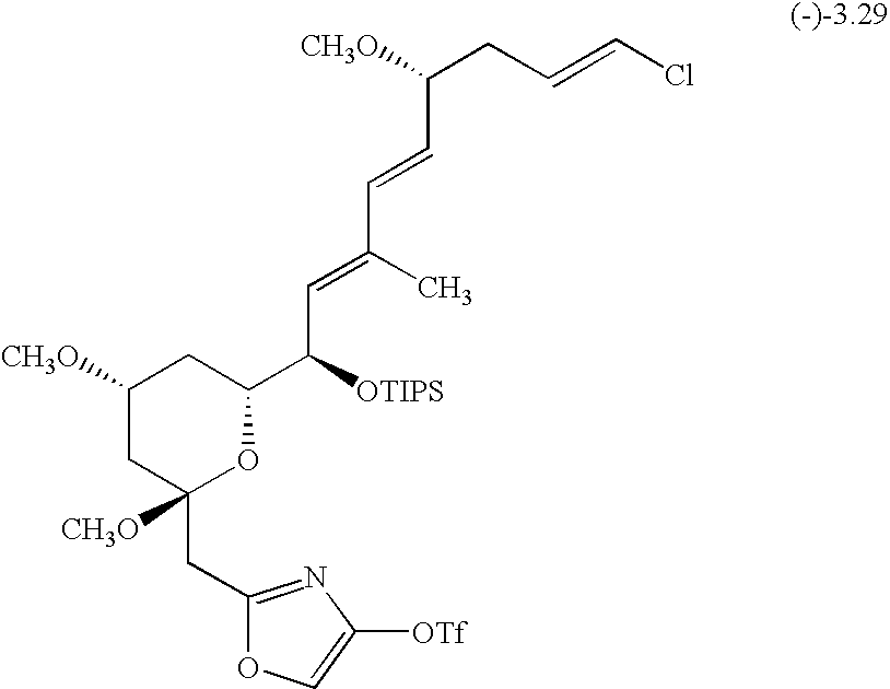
C1(CC2([CH3O])CC([CH3O])CC(C([OTIPS])C=C(C=CC(CC=CCl)[CH3O])C)O2)=NC([OTf])=CO1
